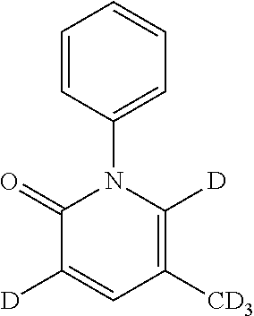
C1=CC(N2C(=O)C([D])=CC([CD3])=C2[D])=CC=C1
